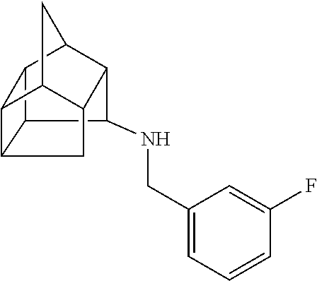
C12C3C4C5C(C3NCC3=CC=CC(F)=C3)C(C(C14)C5)C2
